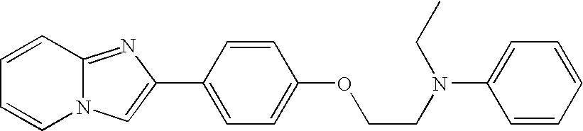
C1=CC2=NC(C3=CC=C(OCCN(CC)C4=CC=CC=C4)C=C3)=CN2C=C1
